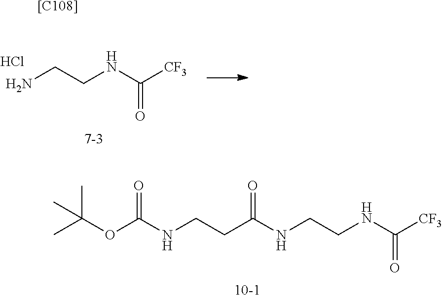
NCCNC([CF3])=O.Cl.N(CCNC([CF3])=O)C(CCNC(OC(C)(C)C)=O)=O.[[C108]]
